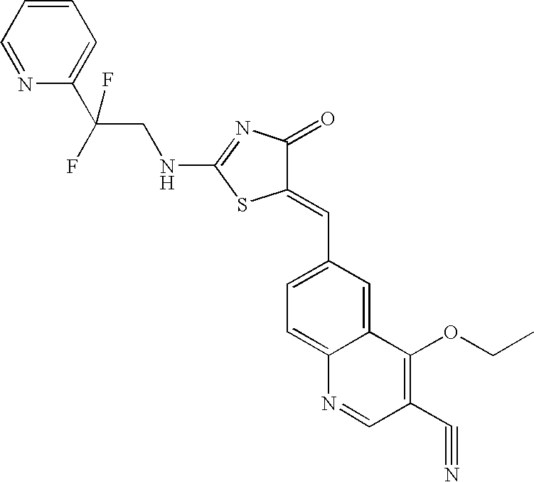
C1=NC(C(CNC2=NC(=O)C(=CC3=CC=C4C(=C3)C(OCC)=C(C#N)C=N4)S2)(F)F)=CC=C1
